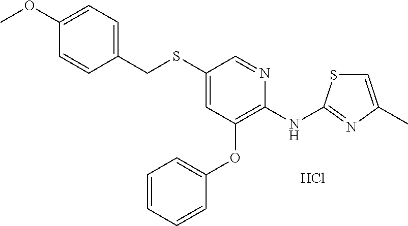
C1=CC=CC(OC2=C(NC3=NC(C)=CS3)N=CC(SCC3=CC=C(OC)C=C3)=C2)=C1.Cl
